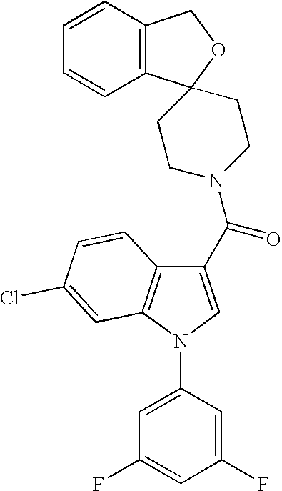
C1(C(N2CCC3(C4=C(CO3)C=CC=C4)CC2)=O)=CN(C2=CC(F)=CC(F)=C2)C2=C1C=CC(Cl)=C2
